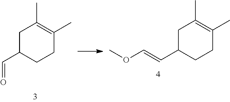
C1C(C=O)CCC(C)=C1C.C1C(C=COC)CCC(C)=C1C
